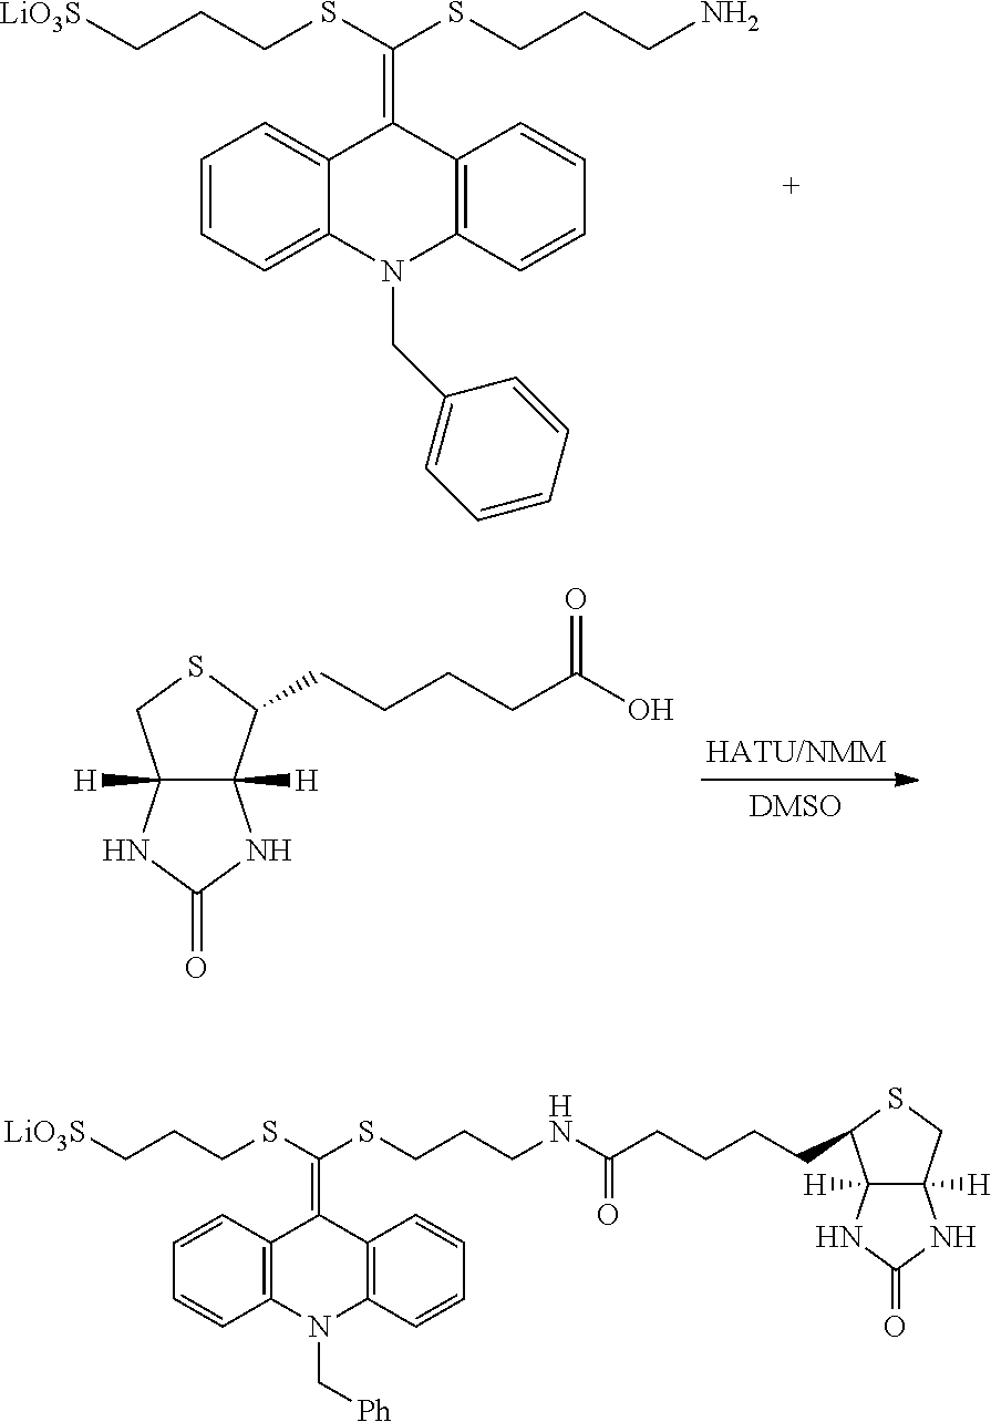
C1=CC=C2C(=C1)C(=C(SCCCN)SCCC[LiO3S])C1=C(N2CC2=CC=CC=C2)C=CC=C1.C12([H])C([H])(C(CCCCC(=O)O)SC1)NC(=O)N2.C1=CC2=C(C=C1)N(C[Ph])C1=C(C2=C(SCCCNC(=O)CCCCC2C3([H])C([H])(CS2)NC(=O)N3)SCCC[LiO3S])C=CC=C1
